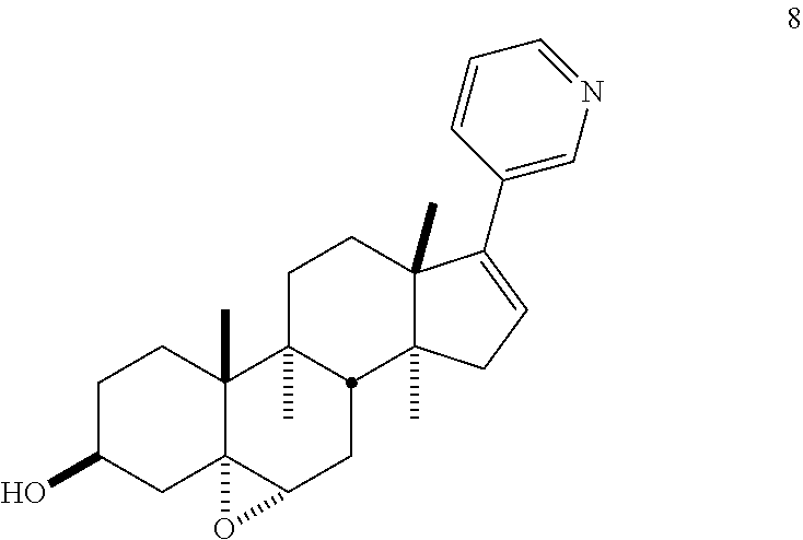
C1C(O)CC23C(C)(C1)C1(C)CCC4(C)C(C)(CC=C4C4=CN=CC=C4)C1CC2O3
